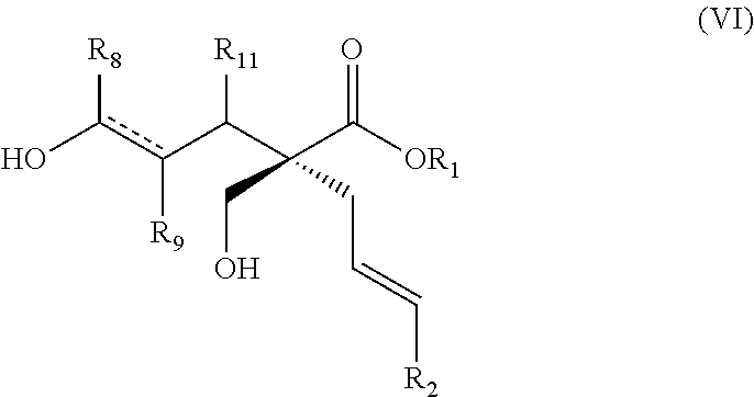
Oc(c(C(C(C([OR1])=O)(CC=C[R2])CO)[R11])[R9])[R8]
